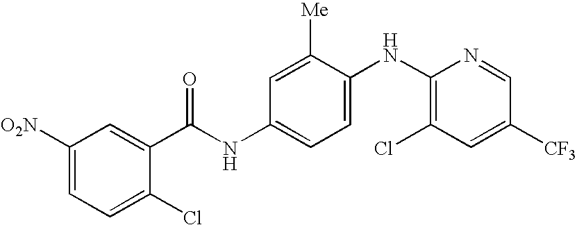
C1([O2N])=CC=C(Cl)C(C(NC2=CC=C(NC3=C(Cl)C=C([CF3])C=N3)C([Me])=C2)=O)=C1
